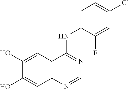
C1=C(O)C(O)=CC2=C1C(NC1=CC=C(Cl)C=C1F)=NC=N2
